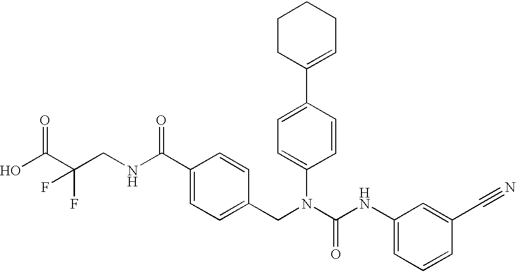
OC(C(CNC(C1=CC=C(CN(C(NC2=CC=CC(C#N)=C2)=O)C2=CC=C(C3=CCCCC3)C=C2)C=C1)=O)(F)F)=O
